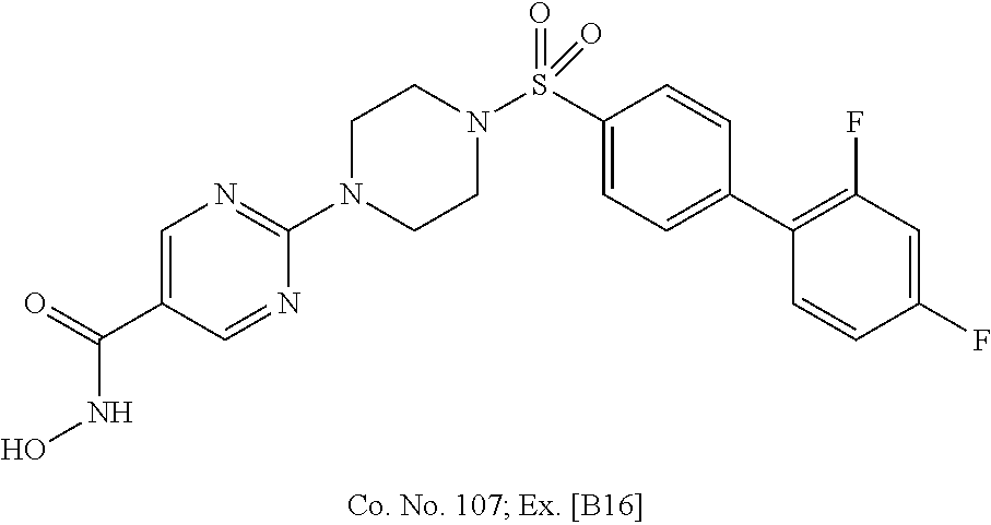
N1(C2=NC=C(C(NO)=O)C=N2)CCN(S(C2=CC=C(C3=C(F)C=C(F)C=C3)C=C2)(=O)=O)CC1
